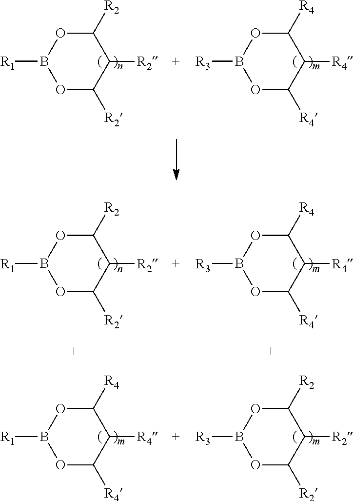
C1([R2])OB([R1])OC([R2])C1[R2].C1([R4])OB([R3])OC([R4])C1[R4].C1([R4])OB([R1])OC([R4])C1[R4].C1([R2])OB([R3])OC([R2])C1[R2].C1([R2])OB([R1])OC([R2])C1[R2].C1([R4])OB([R3])OC([R4])C1[R4]
